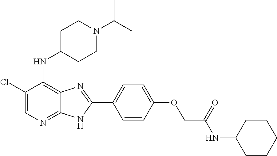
C1(Cl)=CN=C2C(=C1NC1CCN(C(C)C)CC1)N=C(C1=CC=C(OCC(NC3CCCCC3)=O)C=C1)N2
